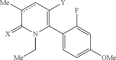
C1(C2=C([Y])cc([Me])C(=[X])N2C[Me])=CC=C([OMe])C=C1F
